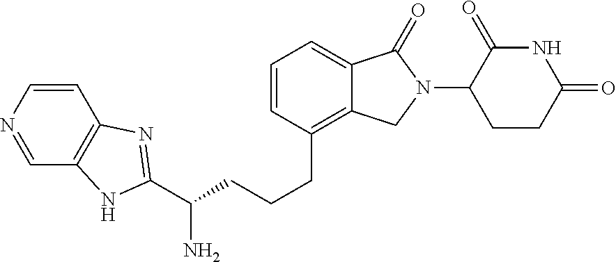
C(CCC1=C2C(=CC=C1)C(=O)N(C1C(=O)NC(=O)CC1)C2)C(N)C1=NC2=C(C=NC=C2)N1
